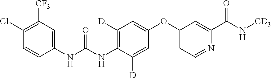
C1(Cl)=C([CF3])C=C(NC(NC2=C([D])C=C(OC3=CC=NC(C(=O)N[CD3])=C3)C=C2[D])=O)C=C1
